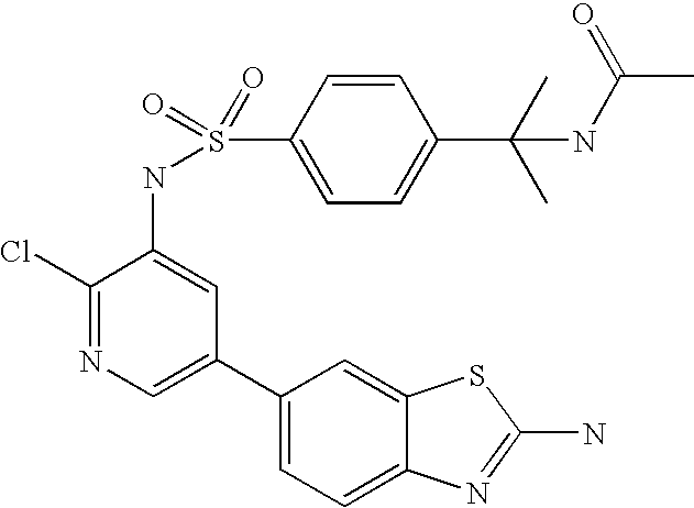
C1(Cl)=NC=C(C2=CC=C3C(=C2)SC(N)=N3)C=C1NS(C1=CC=C(C(C)(C)NC(C)=O)C=C1)(=O)=O
